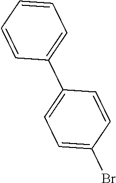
C1=CC=CC(C2=CC=C(Br)C=C2)=C1
